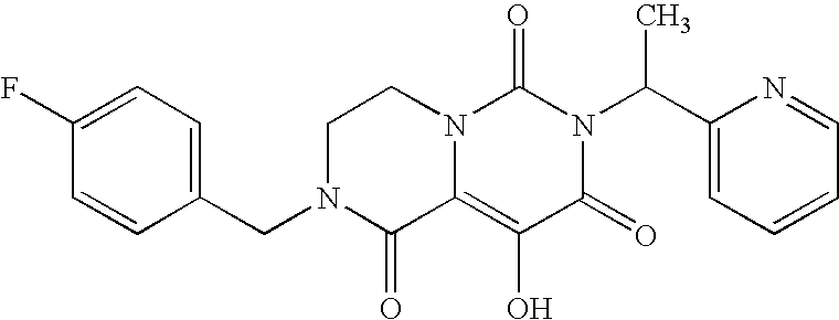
C1(F)=CC=C(CN2C(=O)C3=C(O)C(=O)N(C(C4=CC=CC=N4)C)C(=O)N3CC2)C=C1
